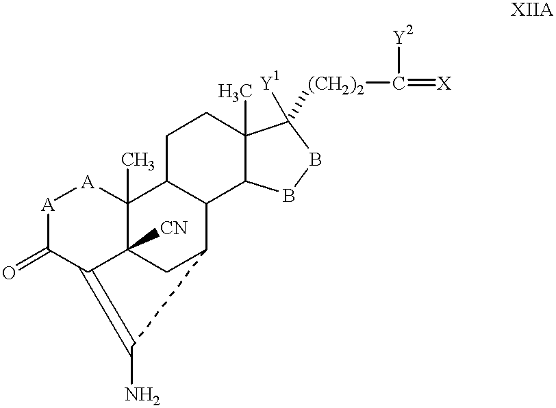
[A]1C(=O)C2=C(N)C3CC2([CN])C(C)([A]1)C1C3C2C(C)(CC1)C([Y1])([(CH2)2]C(=[X])[Y2])BB2
